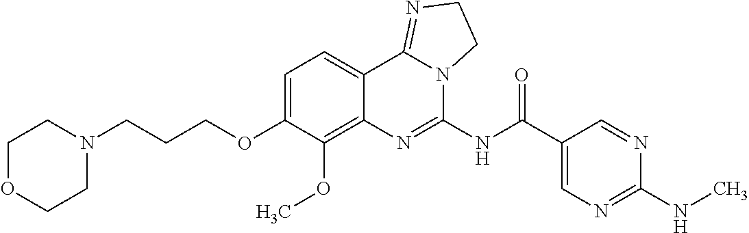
C1OCCN(CCCOC2=CC=C3C(=C2OC)N=C(NC(C2=CN=C(NC)N=C2)=O)N2C3=NCC2)C1
